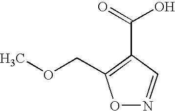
O1N=CC(C(=O)O)=C1COC
